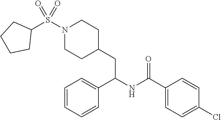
C1=CC(Cl)=CC=C1C(NC(C1=CC=CC=C1)CC1CCN(S(C2CCCC2)(=O)=O)CC1)=O
